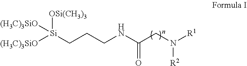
[(H3C)3SiO][Si](CCCNC(CN([R1])[R2])=O)([(H3C)3SiO])[OSi(CH3)3]
